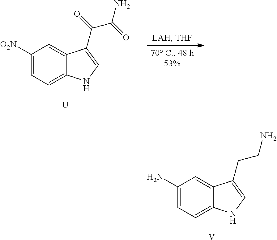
[U].C1([O2N])=CC=C2C(=C1)C(C(C(N)=O)=O)=CN2.[V].C1(N)=CC=C2C(=C1)C(CCN)=CN2
